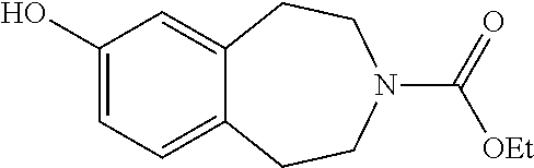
C1=C(O)C=C2C(=C1)CCN(C(=O)[OEt])CC2
